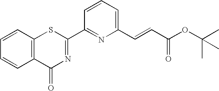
C1=CC2=C(C=C1)C(=O)N=C(C1=NC(C=CC(OC(C)(C)C)=O)=CC=C1)S2
